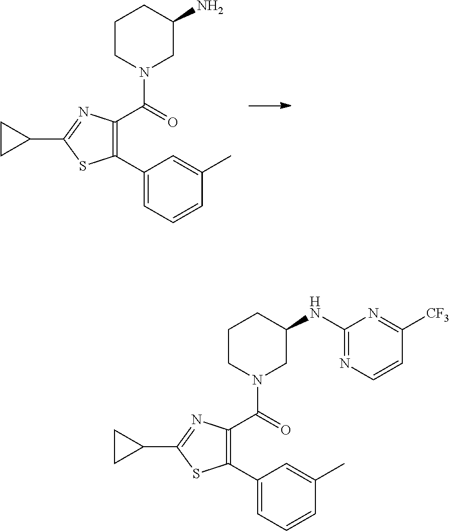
C1CN(C(=O)C2=C(C3=CC=CC(C)=C3)SC(C3CC3)=N2)CC(N)C1.C1CN(C(=O)C2=C(C3=CC=CC(C)=C3)SC(C3CC3)=N2)CC(NC2=NC=CC([CF3])=N2)C1
